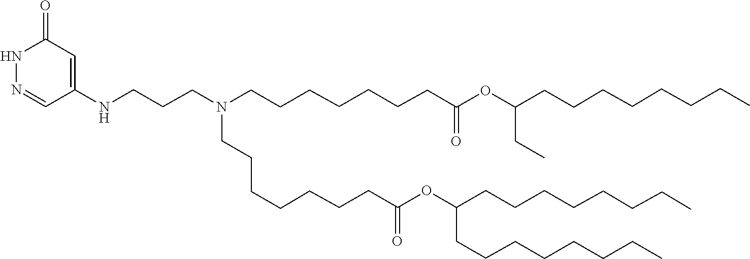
C(C(=O)OC(CCCCCCCC)CCCCCCCC)CCCCCCN(CCCCCCCC(=O)OC(CC)CCCCCCCC)CCCNC1=CC(=O)NN=C1
